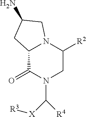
C12C(=O)N(C([X][R3])[R4])CC([R2])N1CC(N)C2
